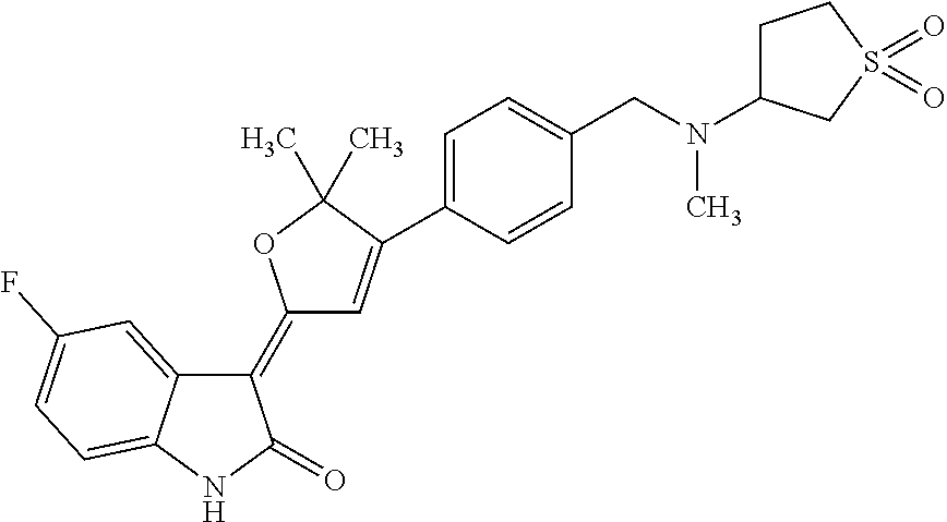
C1(=C2C=C(C3=CC=C(CN(C)C4CCS(=O)(=O)C4)C=C3)C(C)(C)O2)C2=CC(F)=CC=C2NC1=O
